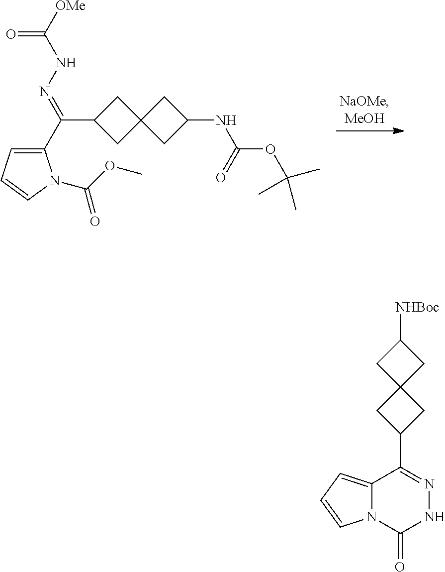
C1C(C(=NNC([OMe])=O)C2=CC=CN2C(OC)=O)CC12CC(NC(OC(C)(C)C)=O)C2.C1([NHBoc])CC2(C1)CC(C1=NNC(=O)N3C1=CC=C3)C2
